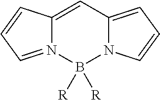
C12=CC3=CC=CN3B([R])([R])N1=CC=C2
